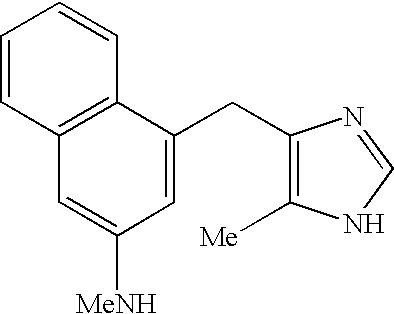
C1=CC2=C(C=C1)C(CC1=C([Me])NC=N1)=CC([MeNH])=C2
